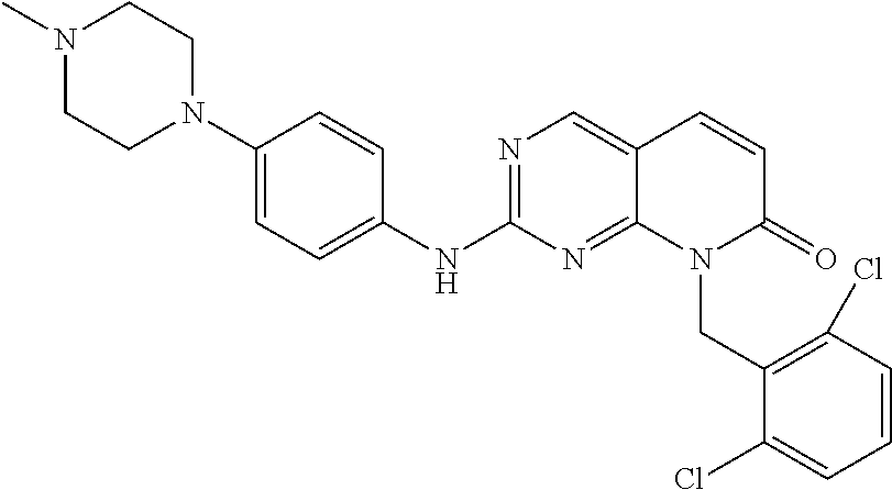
N1(C)CCN(C2=CC=C(NC3=NC=C4C(=N3)N(CC3=C(Cl)C=CC=C3Cl)C(=O)C=C4)C=C2)CC1
